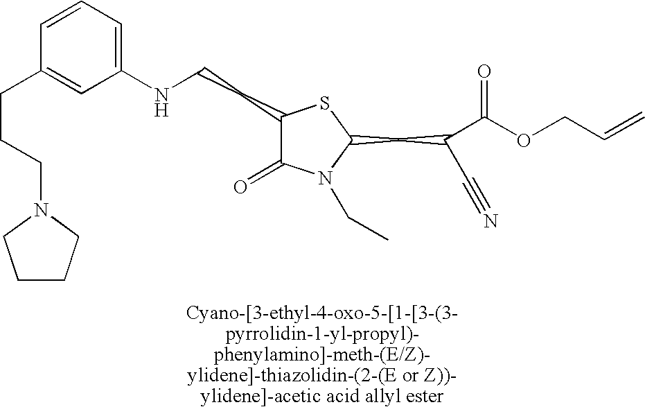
C1(CCNC2=CC=CC(CCCN3CCCC3)=C2)C(=O)N(CC)C(CC(C#N)C(OCC=C)=O)S1
